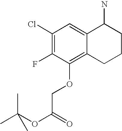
C1(Cl)=C(F)C(OCC(OC(C)(C)C)=O)=C2C(=C1)C(N)CCC2
